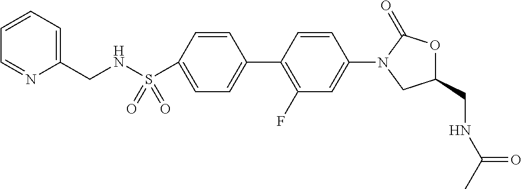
S(C1=CC=C(C2=C(F)C=C(N3CC(CNC(C)=O)OC3=O)C=C2)C=C1)(NCC1=CC=CC=N1)(=O)=O
